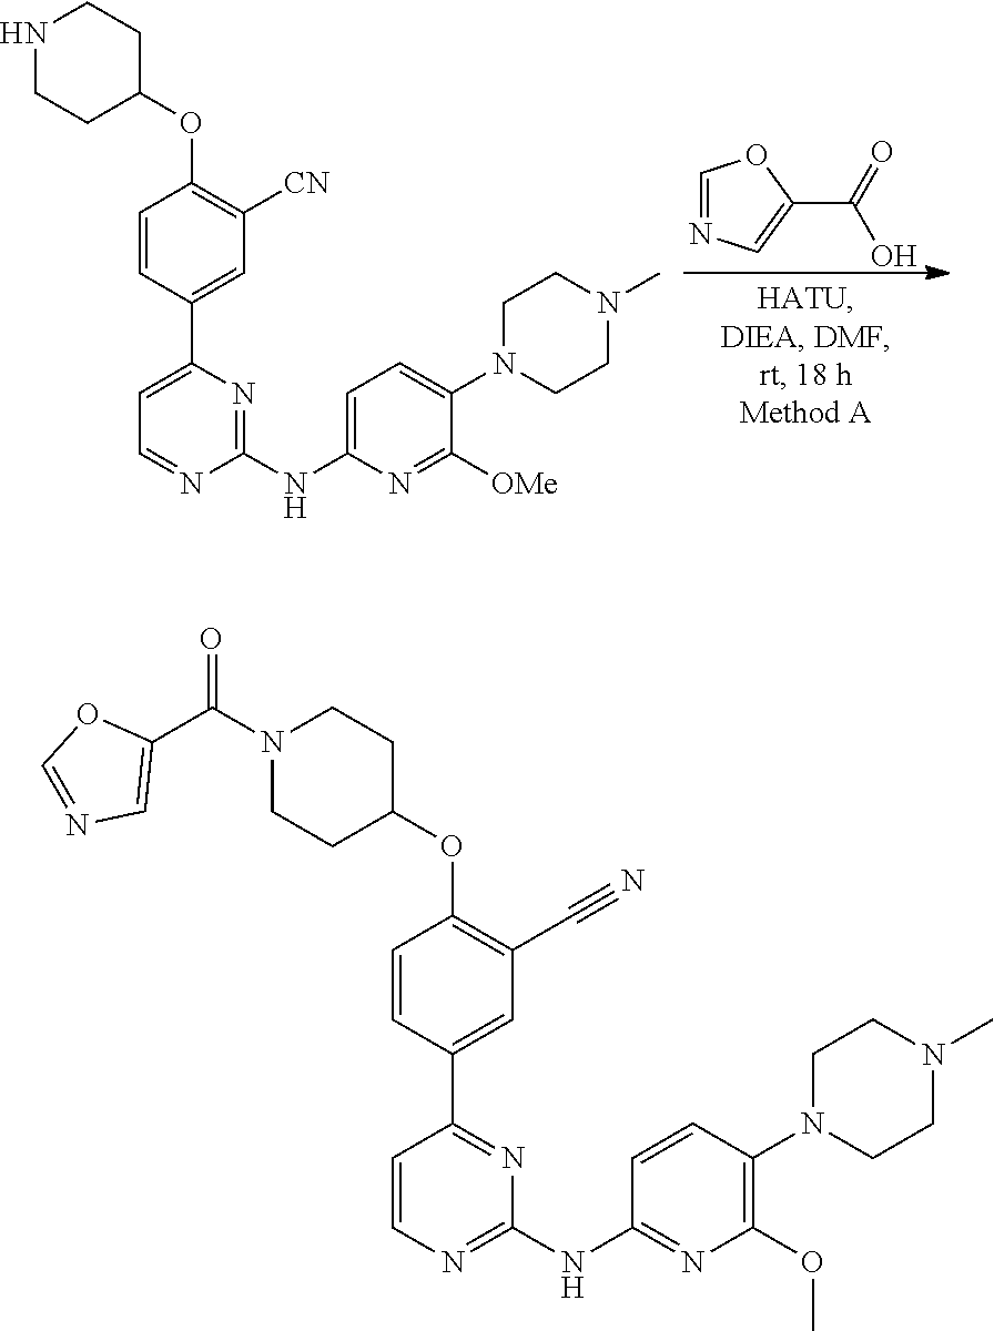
C1=NC=C(C(O)=O)O1.C1=C(C2=CC([CN])=C(OC3CCNCC3)C=C2)N=C(NC2=CC=C(N3CCN(C)CC3)C([OMe])=N2)N=C1.C1=CN=C(NC2=NC(OC)=C(N3CCN(C)CC3)C=C2)N=C1C1=CC(C#N)=C(OC2CCN(C(C3=CN=CO3)=O)CC2)C=C1
